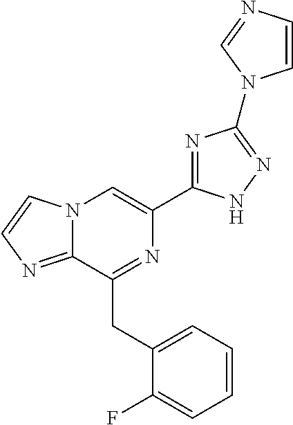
N12C(=NC=C1)C(CC1=CC=CC=C1F)=NC(C1=NC(N3C=CN=C3)=NN1)=C2
